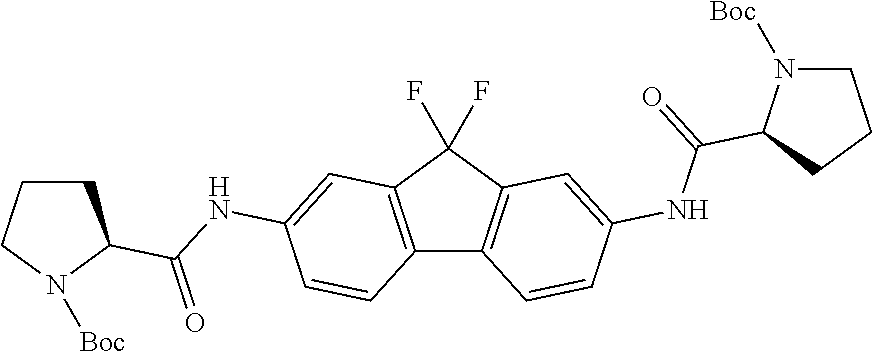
C12=C(C(F)(F)C3=C1C=CC(NC(=O)C1N([Boc])CCC1)=C3)C=C(NC(=O)C1CCCN1[Boc])C=C2
